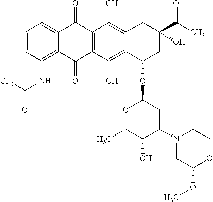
C1=CC(NC(=O)[CF3])=C2C(=C1)C(=O)C1=C(C2=O)C(O)=C2C(=C1O)CC(C(C)=O)(O)CC2OC1OC(C)C(O)C(N2CC(OC)OCC2)C1
